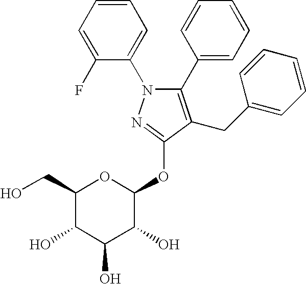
N1(C2=CC=CC=C2F)C(C2=CC=CC=C2)=C(CC2=CC=CC=C2)C(OC2OC(CO)C(O)C(O)C2O)=N1
